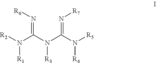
N(=C(N(C(=N[R7])N([R5])[R4])[R3])N([R2])[R1])[R6]
